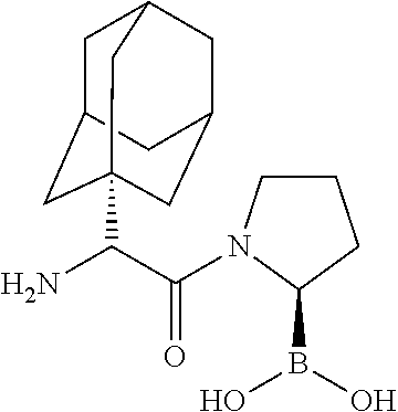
C1C2CC3(C(C(=O)N4CCCC4B(O)O)N)CC(CC1C3)C2
